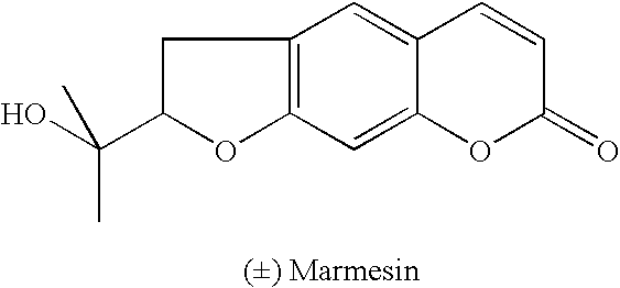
C1C(C(C)(O)C)OC2=C1C=C1C(=C2)OC(=O)C=C1
